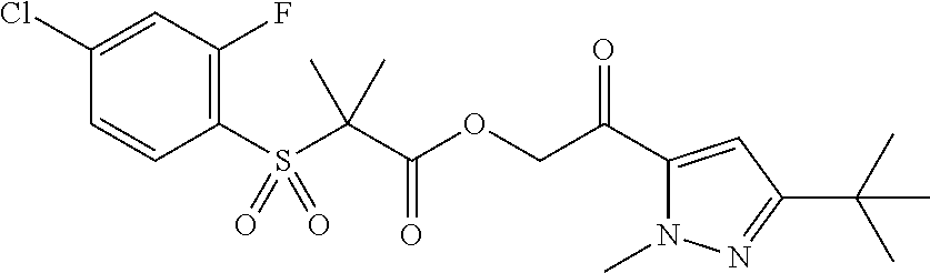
C1(Cl)=CC(F)=C(S(C(C(OCC(C2=CC(C(C)(C)C)=NN2C)=O)=O)(C)C)(=O)=O)C=C1
